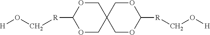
O1CC2(COC1[R]CO[H])COC([R]CO[H])OC2
